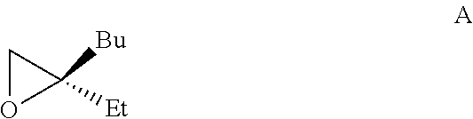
C1C([Bu])([Et])O1
